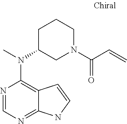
N1=CN=C2C(=C1N(C)C1CN(C(C=C)=O)CCC1)C=CN2
